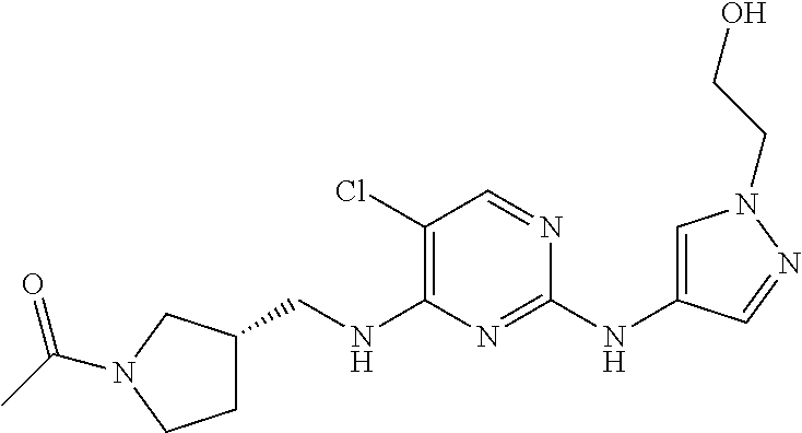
C1(Cl)=C(NCC2CCN(C(C)=O)C2)N=C(NC2=CN(CCO)N=C2)N=C1
